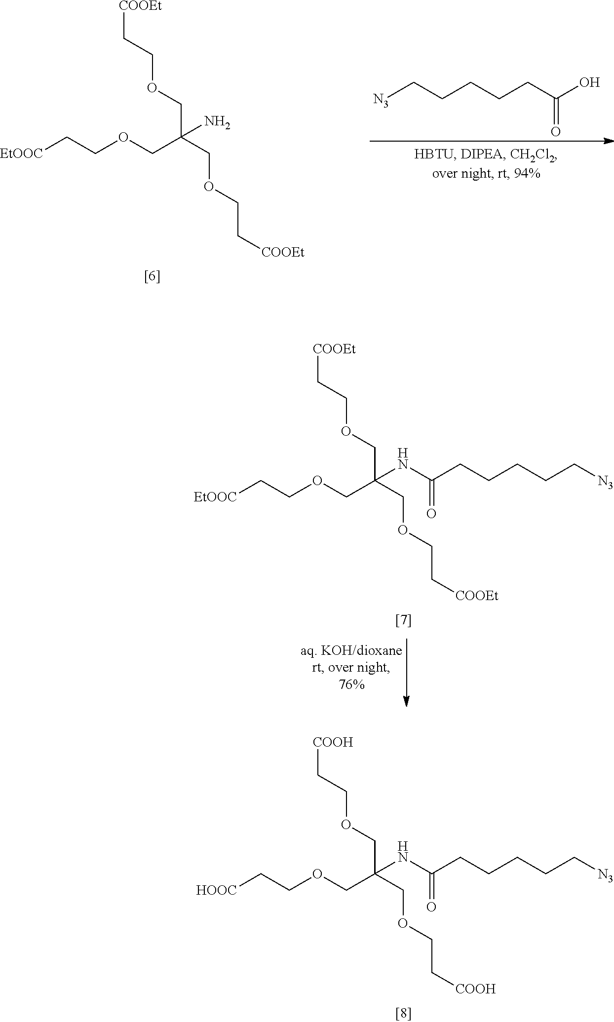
[EtOOC]CCOCC(COCC[COOEt])(COCC[COOEt])N.[N3]CCCCCC(O)=O.[HOOC]CCOCC(COCC[COOH])(COCC[COOH])NC(CCCCC[N3])=O.[EtOOC]CCOCC(COCC[COOEt])(COCC[COOEt])NC(CCCCC[N3])=O
